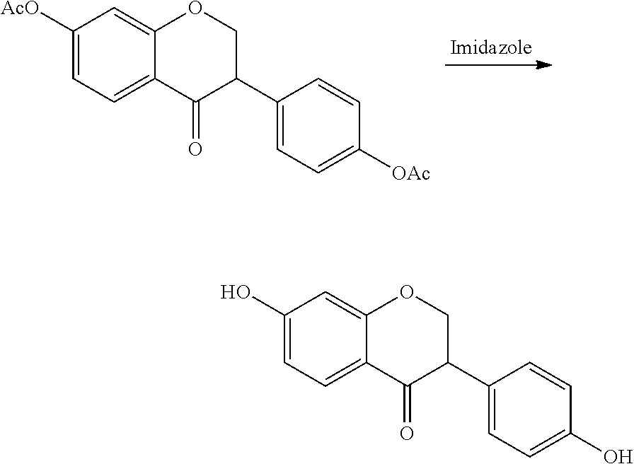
C1([AcO])=CC=C2C(=C1)OCC(C1=CC=C([OAc])C=C1)C2=O.C1(O)=CC=C2C(=C1)OCC(C1=CC=C(O)C=C1)C2=O
